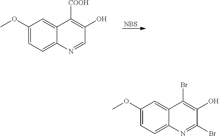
C1(OC)=CC=C2C(=C1)C([COOH])=C(O)C=N2.[NBS].C1(OC)=CC=C2C(=C1)C(Br)=C(O)C(Br)=N2
